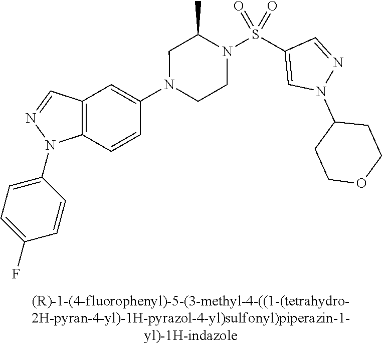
N1(C2=CC3=C(C=C2)N(C2=CC=C(F)C=C2)N=C3)CCN(S(C2=CN(C3CCOCC3)N=C2)(=O)=O)C(C)C1
